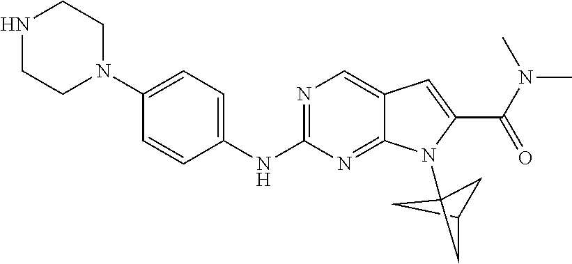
C1C2CC1(N1C3=NC(NC4=CC=C(N5CCNCC5)C=C4)=NC=C3C=C1C(N(C)C)=O)C2
